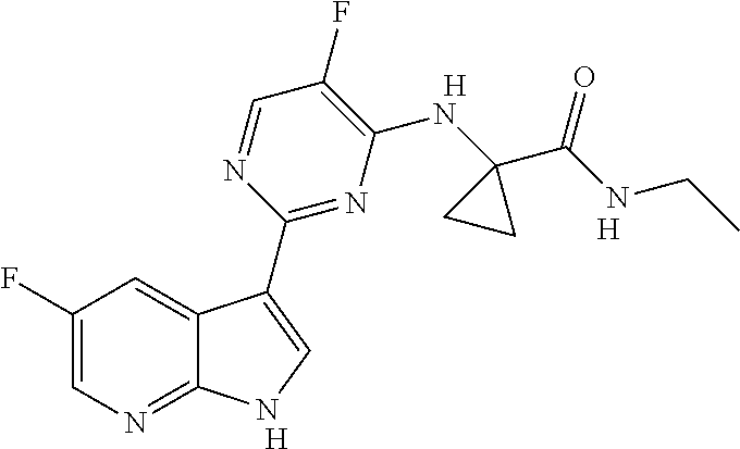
C1(F)=CN=C2C(=C1)C(C1=NC(NC3(C(NCC)=O)CC3)=C(F)C=N1)=CN2.[H].[H].[H]
